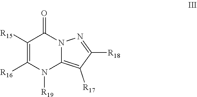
C1([R15])=C([R16])N([R19])C2=C([R17])C([R18])=NN2C1=O
